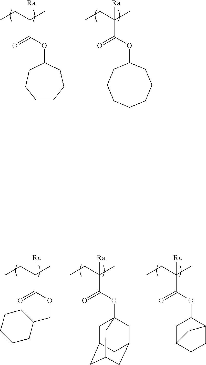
C([Ra])(C(=O)OC1CCCCCC1)(C)CC.C([Ra])(C(=O)OC1CCCCCCC1)(C)CC.C([Ra])(C(=O)OCC1CCCCC1)(C)CC.C([Ra])(C(=O)OC12CC3CC(CC(C1)C3)C2)(C)CC.C([Ra])(C(=O)OC1CC2CCC1C2)(C)CC
